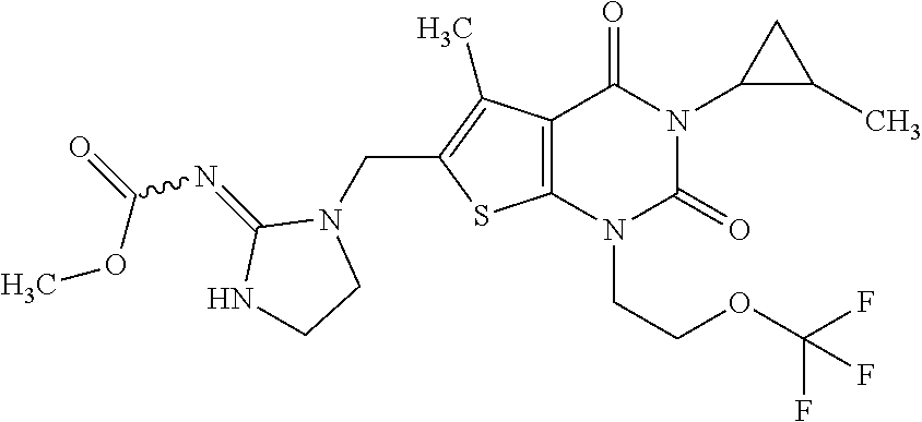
C12=C(N(CCOC(F)(F)F)C(=O)N(C3C(C)C3)C1=O)SC(CN1C(=NC(=O)OC)NCC1)=C2C
